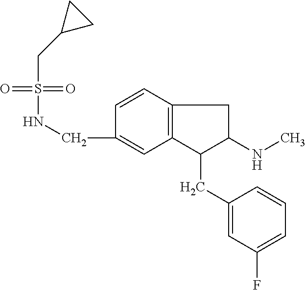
C(C1=CC2=C(C=C1)CC(NC)C2CC1=CC(F)=CC=C1)NS(=O)(=O)CC1CC1
